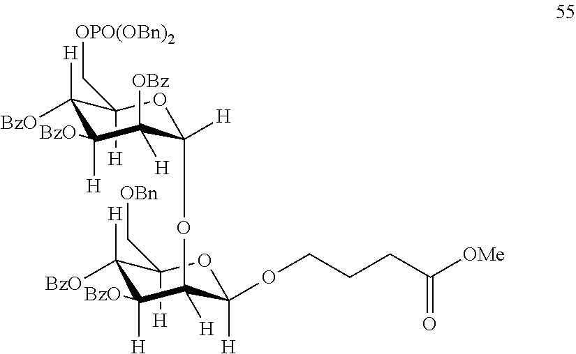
C1([BzO])([H])C([H])(C[OPO(OBn)2])OC([H])(OC2([H])C(OCCCC([OMe])=O)([H])OC([H])(C[OBn])C([BzO])([H])C2([H])[BzO])C([H])([OBz])C1([H])[BzO]
